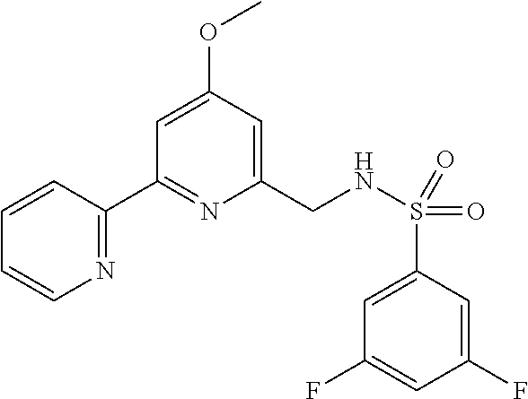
N1=C(C2=NC(CNS(C3=CC(F)=CC(F)=C3)(=O)=O)=CC(OC)=C2)C=CC=C1
